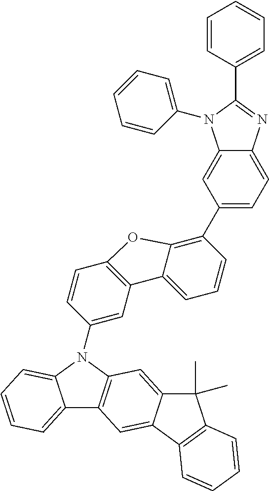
C12=CC=CC=C1N(C1=CC3=C(C=C1)OC1=C(C4=CC=C5C(=C4)N(C4=CC=CC=C4)C(C4=CC=CC=C4)=N5)C=CC=C31)C1=C2C=C2C(=C1)C(C)(C)C1=C2C=CC=C1
